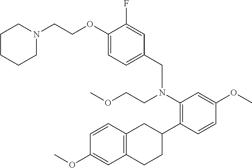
O(C1=CC(N(CC2=CC=C(OCCN3CCCCC3)C(F)=C2)CCOC)=C(C2CC3=C(CC2)C=C(OC)C=C3)C=C1)C
